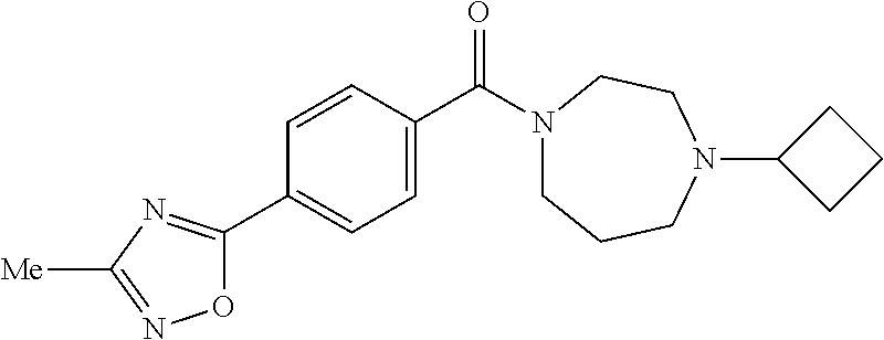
C1(C2=NC([Me])=NO2)=CC=C(C(N2CCCN(C3CCC3)CC2)=O)C=C1
